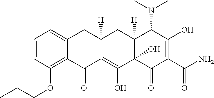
C1=CC(OCCC)=C2C(=C1)CC1([H])C(=C(O)C3(O)C([H])(C1)C(N(C)C)C(O)=C(C(N)=O)C3=O)C2=O
